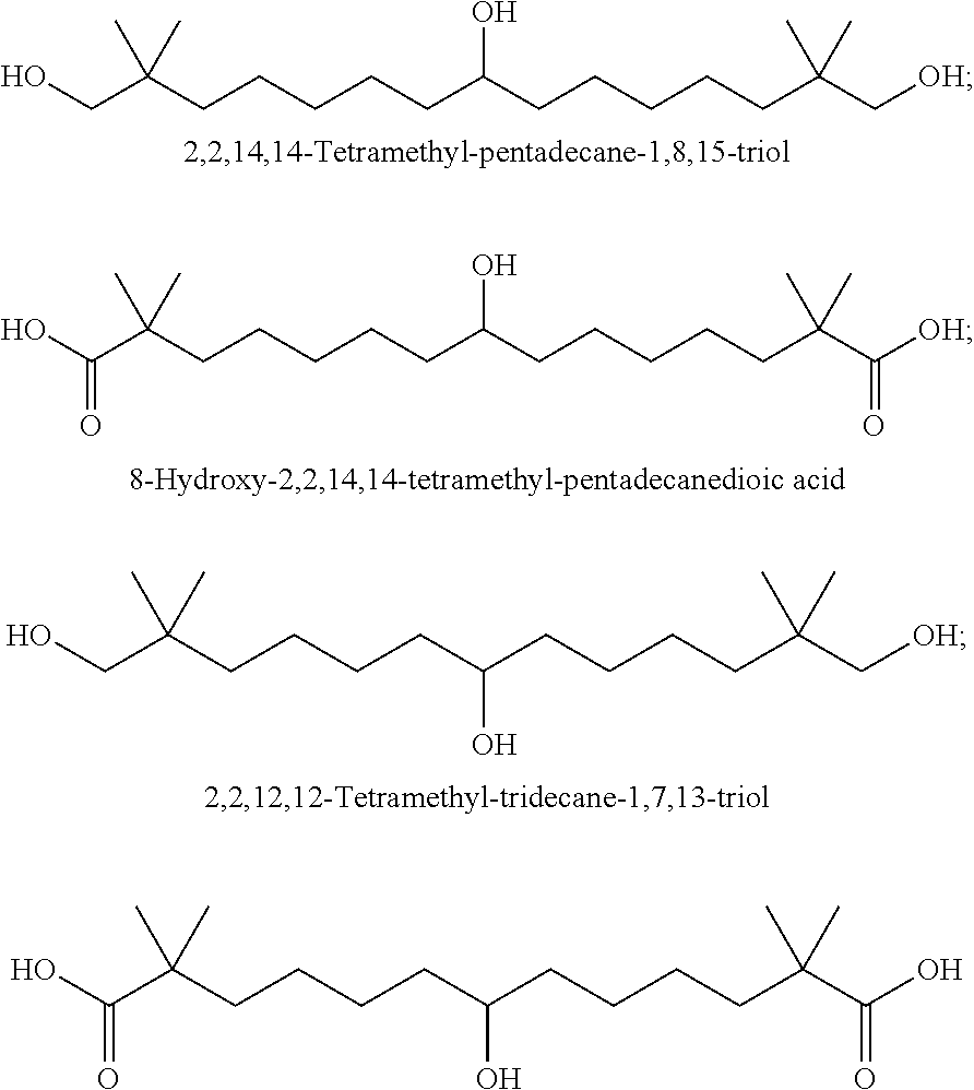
OCC(CCCCCC(CCCCCC(C[OH])(C)C)O)(C)C.OC(C(CCCCCC(CCCCCC(C)(C)C([OH])=O)O)(C)C)=O.OCC(CCCCC(CCCCC(C)(C)C[OH])O)(C)C.OC(C(CCCCC(CCCCC(C)(C)C(O)=O)O)(C)C)=O
